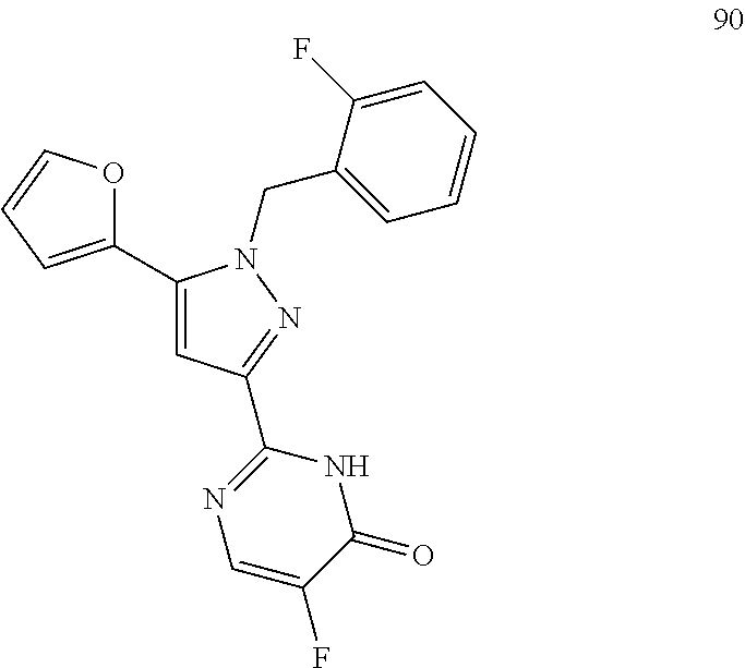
C1=CC=C(F)C(CN2C(C3=CC=CO3)=CC(C3=NC=C(F)C(=O)N3)=N2)=C1
